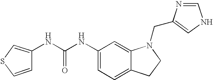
C1(NC(NC2=CSC=C2)=O)=CC=C2C(=C1)N(CC1=CNC=N1)CC2
